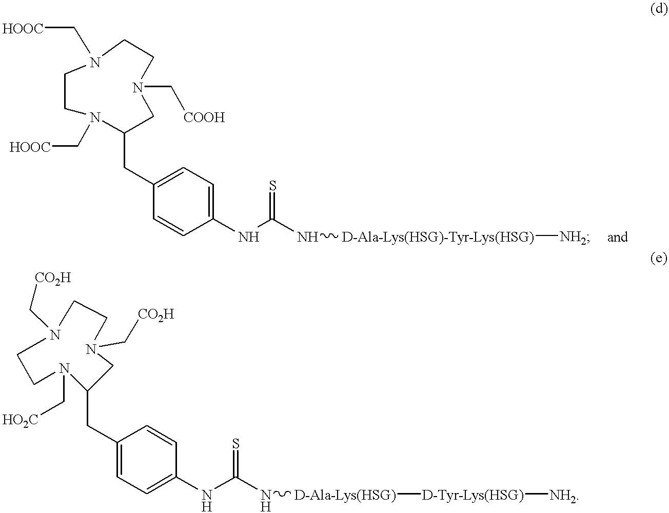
C1=CC(NC(N[D-Ala-Lys(HSG)-Tyr-Lys(HSG)][NH2])=S)=CC=C1CC1CN(C[COOH])CCN(C[HOOC])CCN1C[HOOC].C1(CC2CN(C[CO2H])CCN(C[CO2H])CCN2C[HO2C])=CC=C(NC(N[D-Ala-Lys(HSG)][D-Tyr-Lys(HSG)][NH2])=S)C=C1
